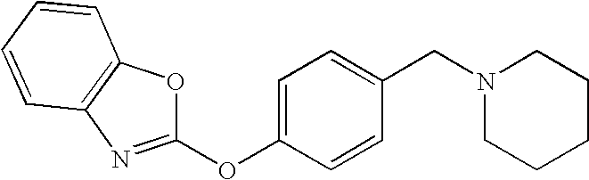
O(C1=CC=C(CN2CCCCC2)C=C1)C1=NC2=C(O1)C=CC=C2
